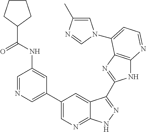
C1=NC=C(C2=CN=C3C(=C2)C(C2=NC4=C(N2)N=CC=C4N2C=C(C)N=C2)=NN3)C=C1NC(C1CCCC1)=O
